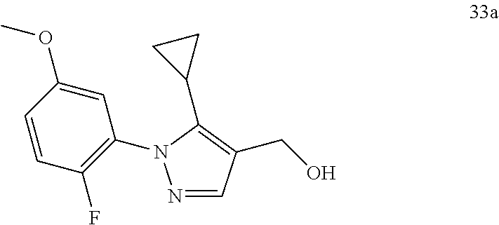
C1(F)=C(N2N=CC(CO)=C2C2CC2)C=C(OC)C=C1
